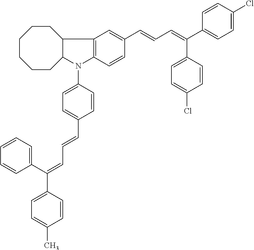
C12=C(C=CC(C=CC=C(C3=CC=C(Cl)C=C3)C3=CC=C(Cl)C=C3)=C1)N(C1=CC=C(C=CC=C(C3=CC=CC=C3)C3=CC=C(C)C=C3)C=C1)C1C2CCCCCC1
